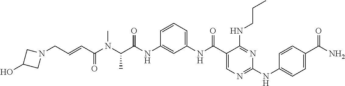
C1(NC(=O)C(N(C(C=CCN2CC(O)C2)=O)C)C)=CC(NC(C2=CN=C(NC3=CC=C(C(N)=O)C=C3)N=C2NCCC)=O)=CC=C1
